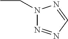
CCN1N=NC=N1
